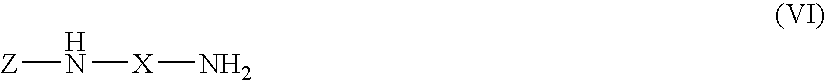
[Z]N[X]N
